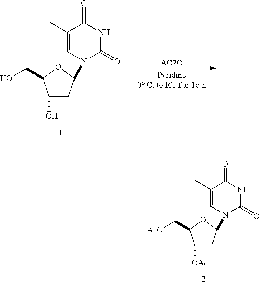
C1(C)=CN(C2CC([OAc])C(C[AcO])O2)C(=O)NC1=O.C1(C)=CN(C2CC(O)C(CO)O2)C(=O)NC1=O.[AC2O]
